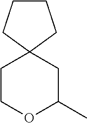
C1COC(C)CC12CCCC2
